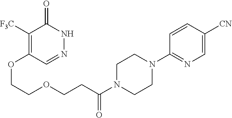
C1=CC([CN])=CN=C1N1CCN(C(CCOCCOC2=C([F3C])C(=O)NN=C2)=O)CC1
